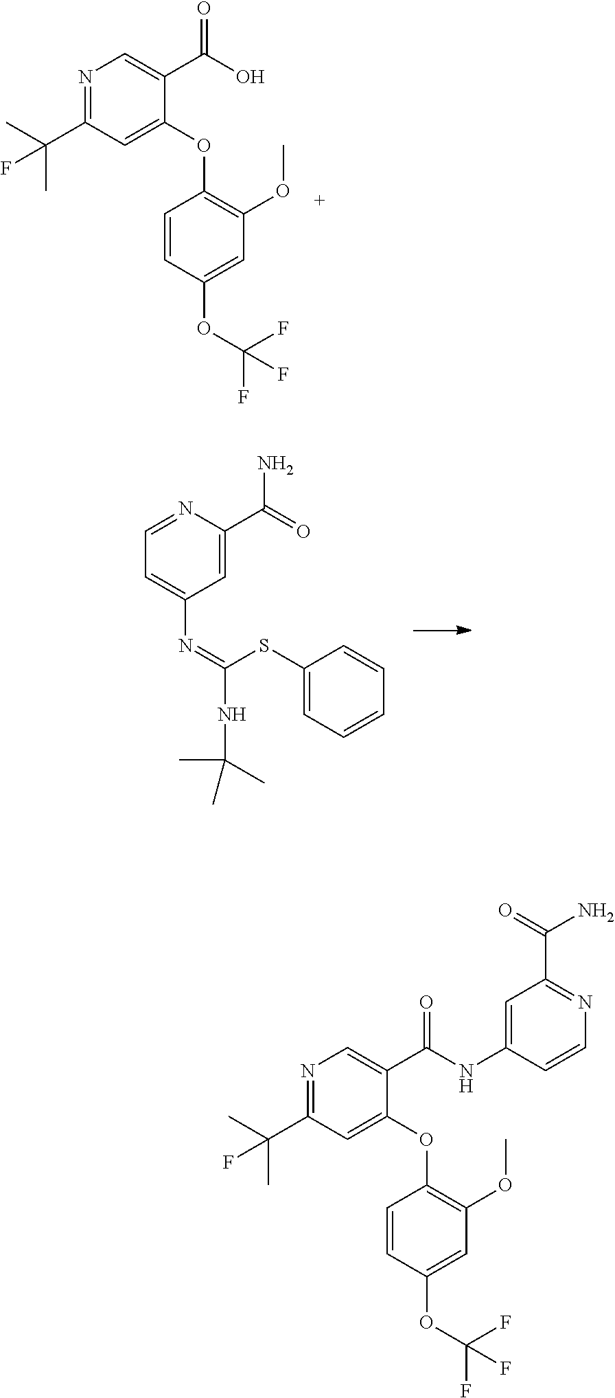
C1(OC2=C(OC)C=C(OC(F)(F)F)C=C2)=CC(C(C)(C)F)=NC=C1C(O)=O.C1=C(N=C(NC(C)(C)C)SC2=CC=CC=C2)C=C(C(=O)N)N=C1.C1(OC2=C(OC)C=C(OC(F)(F)F)C=C2)=CC(C(C)(C)F)=NC=C1C(NC1=CC(C(=O)N)=NC=C1)=O
